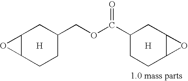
C12C(CCC(COC(C3CCC4C(C3)O4)=O)C1)O2.[H].[H]
